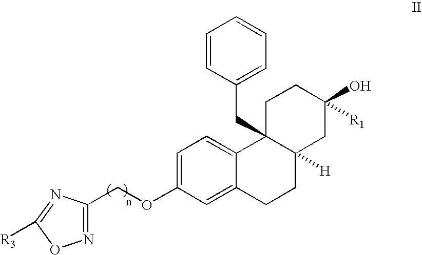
N1=C(COC2=CC=C3C(=C2)CCC2([H])C3(CC3=CC=CC=C3)CCC(O)([R1])C2)N=C([R3])O1
